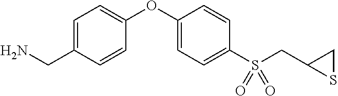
C1=C(CN)C=CC(OC2=CC=C(S(CC3SC3)(=O)=O)C=C2)=C1
